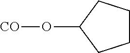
O(C1CCCC1)[CO]
